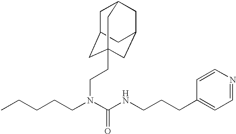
[H].CCCCCN(C(NCCCC1=CC=NC=C1)=O)CCC12CC3CC(CC(C1)C3)C2
